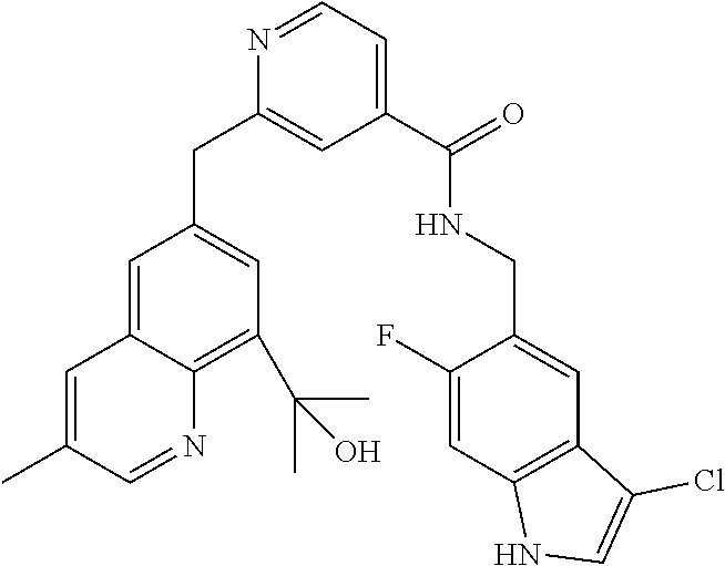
C1(CC2=CC(C(C)(C)O)=C3C(=C2)C=C(C)C=N3)=CC(C(=O)NCC2=CC3=C(C=C2F)NC=C3Cl)=CC=N1
